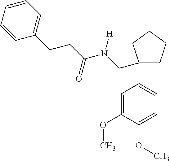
C1=CC=CC=C1CCC(=O)N([H])CC1(C2=CC=C(OC)C(OC)=C2)CCCC1
